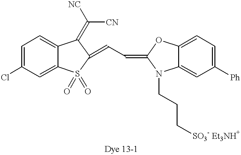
C(C=C1OC2=CC=C([Ph])C=C2N1CCC[SO3- Et3NH+])=C1S(=O)(=O)C2=CC(Cl)=CC=C2C1=C([CN])[NC]
